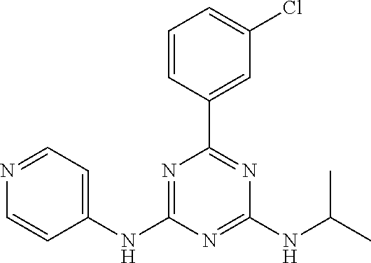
C1(NC2=NC(C3=CC(Cl)=CC=C3)=NC(NC(C)C)=N2)=CC=NC=C1
